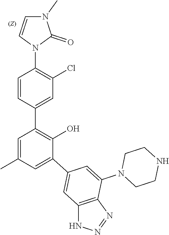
C1=CN(C2=C(Cl)C=C(C3=C(O)C(C4=CC5=C(C(N6CCNCC6)=C4)N=NN5)=CC(C)=C3)C=C2)C(=O)N1C
